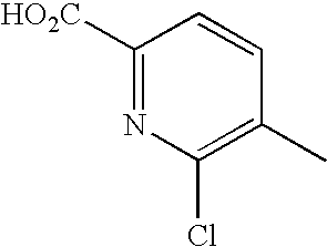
C1([HO2C])=NC(Cl)=C(C)C=C1
